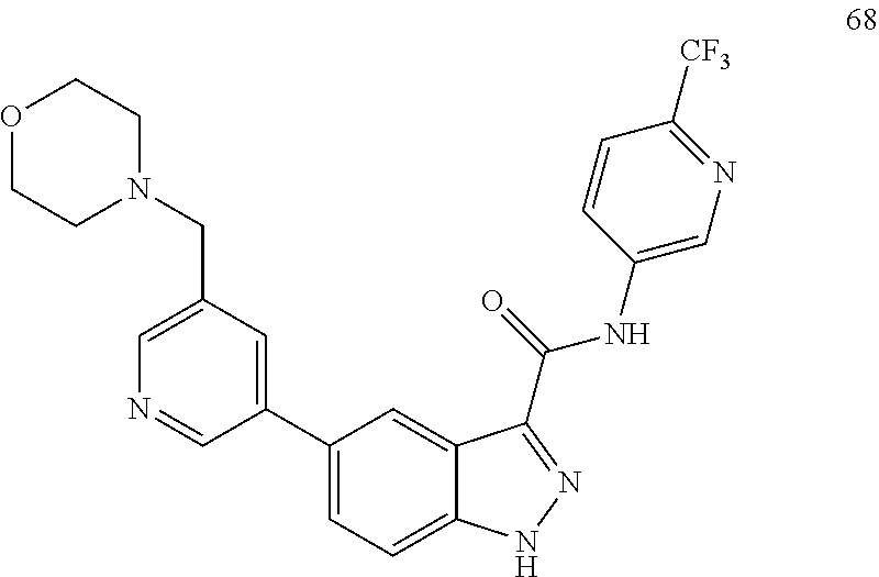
O1CCN(CC2=CN=CC(C3=CC=C4C(=C3)C(C(NC3=CN=C([CF3])C=C3)=O)=NN4)=C2)CC1
